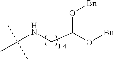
C(NCC(O[Bn])O[Bn])(C)(C)C
